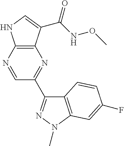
C12=C(C(C(NOC)=O)=CN1)N=C(C1=NN(C)C3=C1C=CC(F)=C3)C=N2
